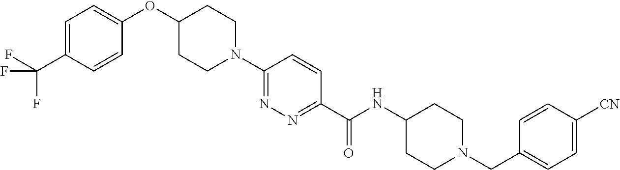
N1(C2=NN=C(C(NC3CCN(CC4=CC=C([CN])C=C4)CC3)=O)C=C2)CCC(OC2=CC=C(C(F)(F)F)C=C2)CC1
